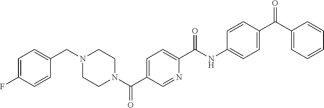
N(C(C1=CC=C(C(N2CCN(CC3=CC=C(F)C=C3)CC2)=O)C=N1)=O)C1=CC=C(C(=O)C2=CC=CC=C2)C=C1
